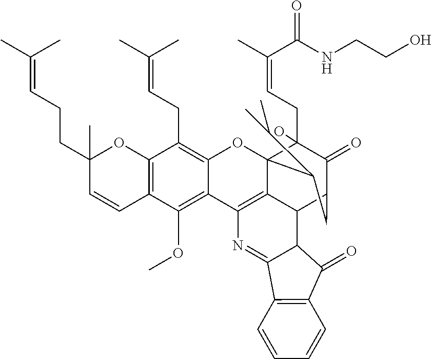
C12=C(C(OC)=C3C(=C1CC=C(C)C)OC14C5=C3N=C3C(C5C(C(=O)C1(CC=C(C(=O)NCCO)C)O)CC4C(C)C)C(=O)C1=C3C=CC=C1)C=CC(CCC=C(C)C)(C)O2
